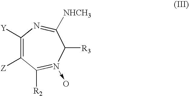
C1([Z])=C([Y])N=C([NHCH3])C([R3])N(->O)=C1[R2]
